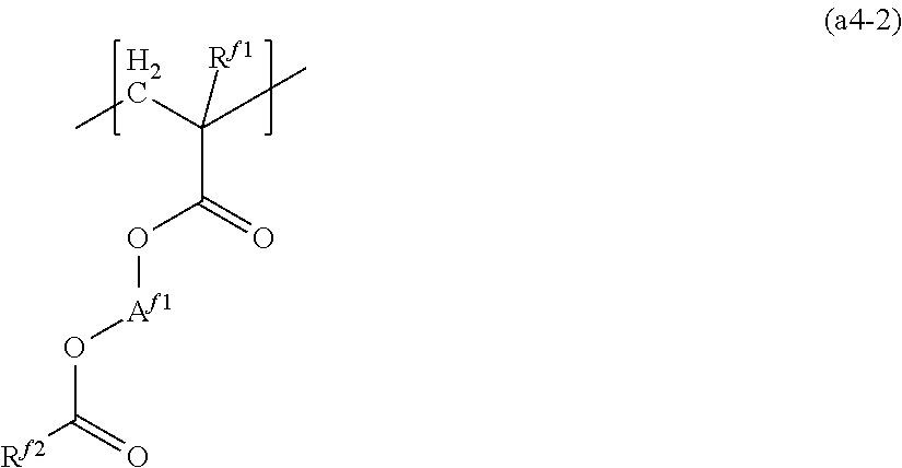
[Rf1]C(C)(CC)C(O[Af1]OC([Rf2])=O)=O
